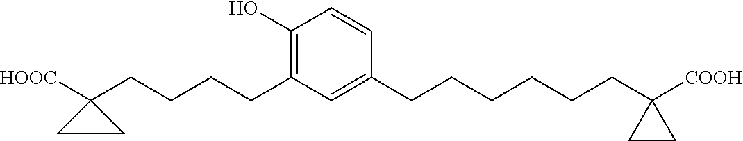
C1(CCCCC2([HOOC])CC2)=C(O)C=CC(CCCCCCC2([COOH])CC2)=C1
